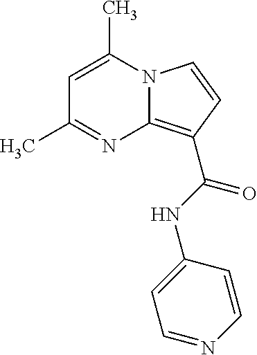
C1=C(C)N2C(=C(C(NC3=CC=NC=C3)=O)C=C2)N=C1C
